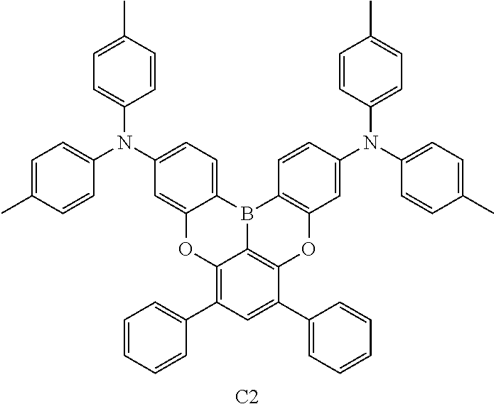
[C2].C1=CC(C)=CC=C1N(C1=CC=C(C)C=C1)C1=CC2=C(C=C1)B1C3=C(O2)C(C2=CC=CC=C2)=CC(C2=CC=CC=C2)=C3OC2=CC(N(C3=CC=C(C)C=C3)C3=CC=C(C)C=C3)=CC=C21
